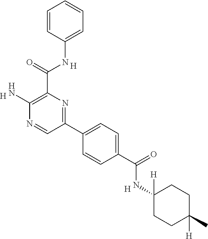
C1=C(NC(C2=C(N)N=CC(C3=CC=C(C(=O)NC4([H])CCC(C)([H])CC4)C=C3)=N2)=O)C=CC=C1.[H].[H].[H]
